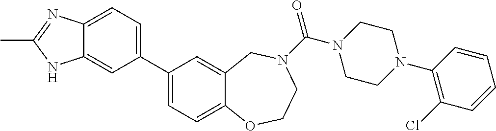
C1(C2=CC=C3C(=C2)NC(C)=N3)=CC=C2C(=C1)CN(C(N1CCN(C3=C(Cl)C=CC=C3)CC1)=O)CCO2
